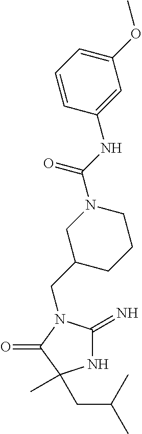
C1(CN2C(=N)NC(C)(CC(C)C)C2=O)CCCN(C(NC2=CC(OC)=CC=C2)=O)C1
